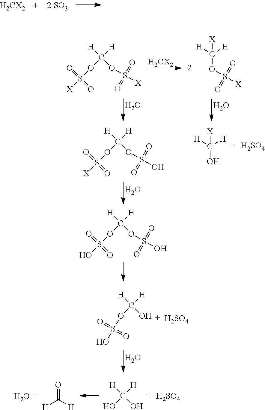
O.O.S(=O)(=O)([X])OC([H])([H])OS(=O)(=O)[X].[H]C([H])([X])OS(=O)(=O)[X].[H2CX2].O.[H]C([H])([X])O.S(=O)(=O)(O)OC([H])([H])OS(=O)(=O)[X].[H2SO4].S(=O)(=O)(O)OC([H])([H])OS(=O)(=O)O.C([H])([H])(O)OS(=O)(=O)O.[H2SO4].O.O=C([H])[H].O.C([H])([H])(O)O.[H2SO4]
